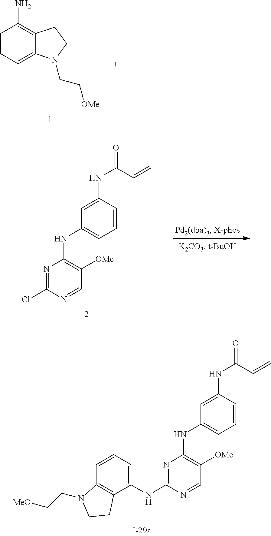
N1=C(NC2=CC=CC3=C2CCN3CC[MeO])N=CC([OMe])=C1NC1=CC=CC(NC(=O)C=C)=C1.C1=CC=C2C(=C1N)CCN2CC[OMe].N1=C(Cl)N=CC([OMe])=C1NC1=CC=CC(NC(=O)C=C)=C1
